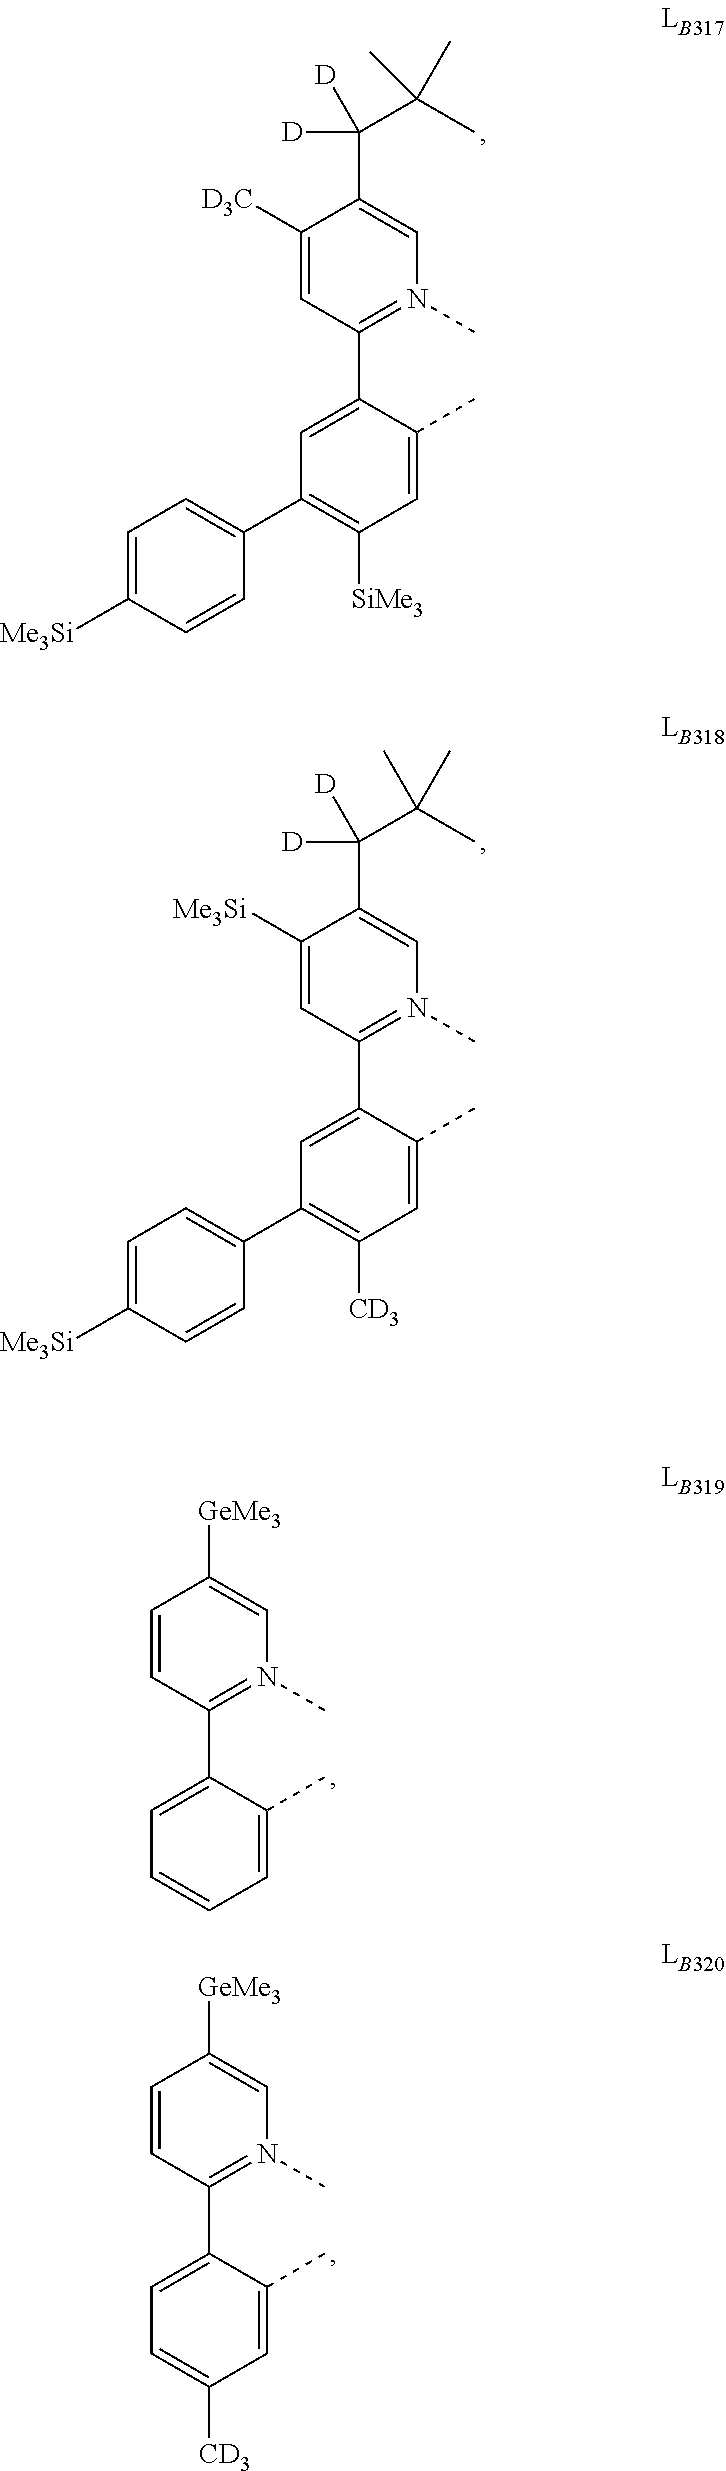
C1([D3C])=CC(C2=CC(C3=CC=C([Me3Si])C=C3)=C([SiMe3])C=C2C)=N(C)C=C1C(C(C)(C)C)([D])[D].C1([Me3Si])=CC(C2=CC(C3=CC=C([Me3Si])C=C3)=C([CD3])C=C2C)=N(C)C=C1C(C(C)(C)C)([D])[D].C1=CC(C2=CC=CC=C2C)=N(C)C=C1[GeMe3].C1=CC(C2=CC=C([CD3])C=C2C)=N(C)C=C1[GeMe3]
